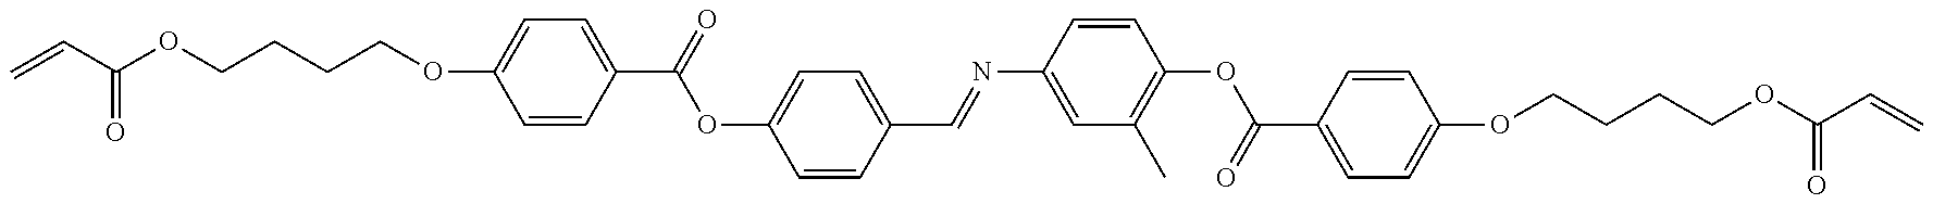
C=CC(OCCCCOC1=CC=C(C(=O)OC2=CC=C(C=NC3=CC(C)=C(OC(C4=CC=C(OCCCCOC(C=C)=O)C=C4)=O)C=C3)C=C2)C=C1)=O
